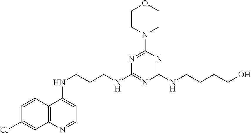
C1=CC2=C(C=C1Cl)N=CC=C2NCCCNC1=NC(NCCCCO)=NC(N2CCOCC2)=N1
